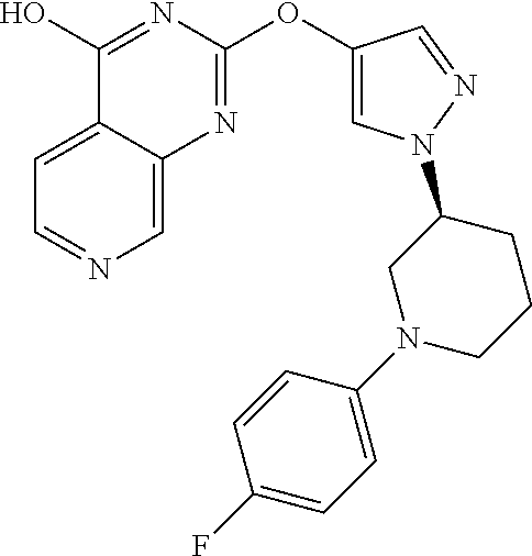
C1=C2C(=CC=N1)C(O)=NC(OC1=CN(C3CN(C4=CC=C(F)C=C4)CCC3)N=C1)=N2
